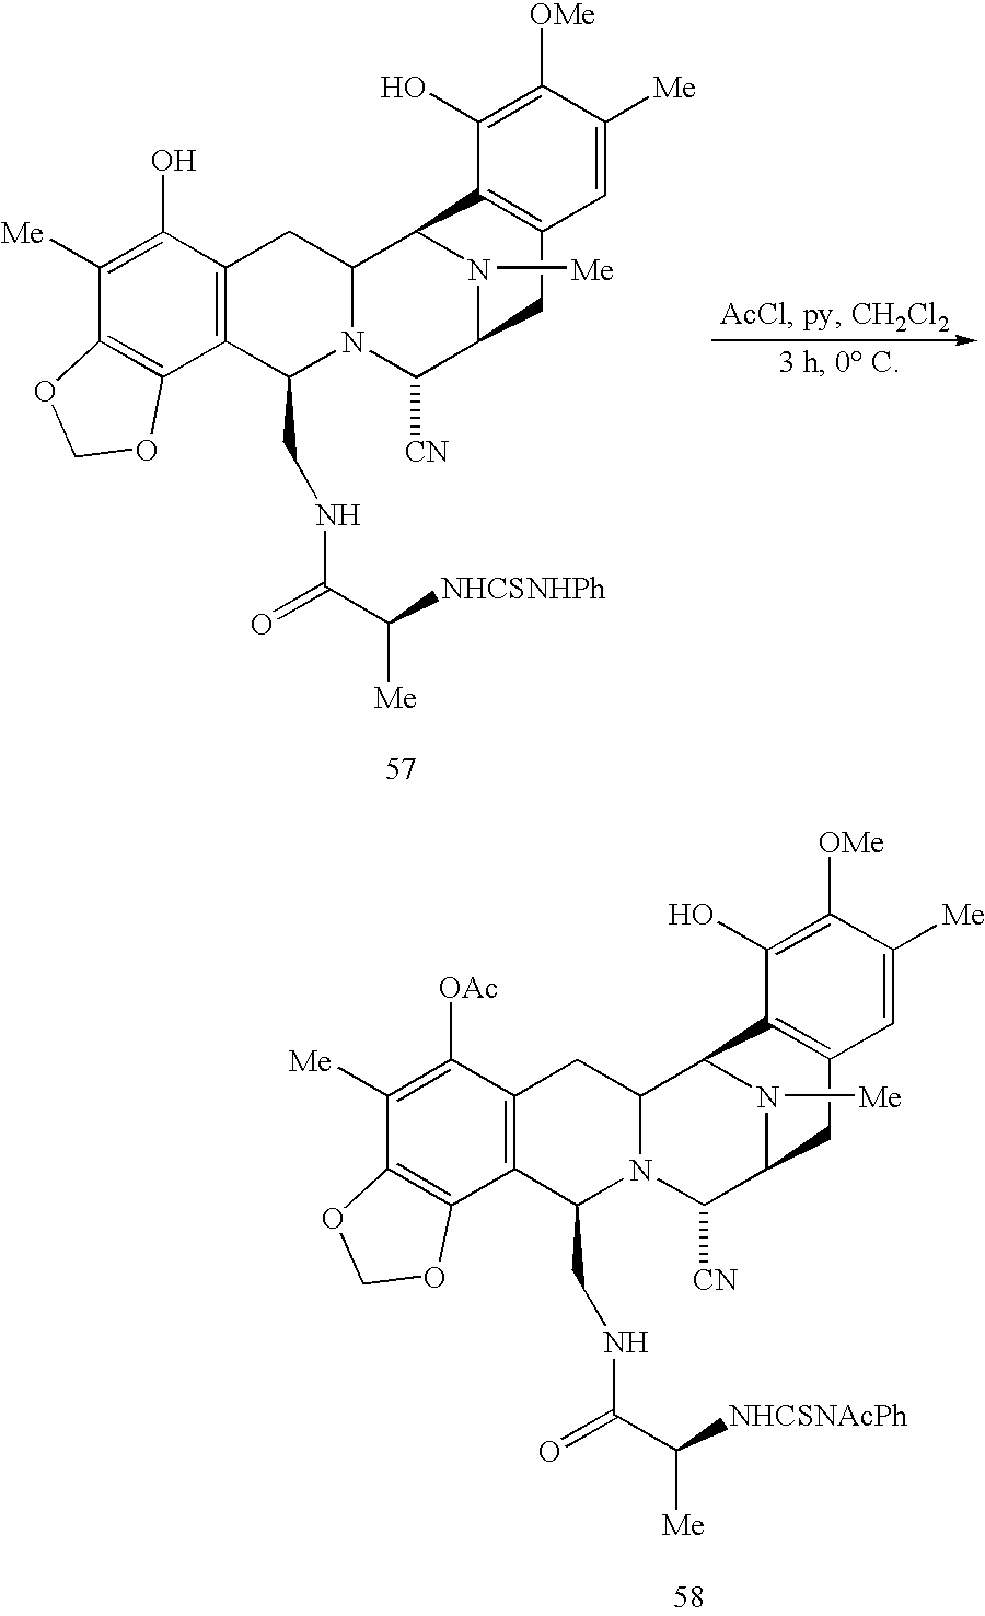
C12=C(C([OAc])=C([Me])C3=C1OCO3)CC1N(C2CNC(C([NHCSNAcPh])[Me])=O)C([CN])C2N([Me])C1C1=C(C2)C=C([Me])C([OMe])=C1O.C12=C(C(O)=C([Me])C3=C1OCO3)CC1N(C2CNC(C([NHCSNHPh])[Me])=O)C([CN])C2N([Me])C1C1=C(C2)C=C([Me])C([OMe])=C1O
